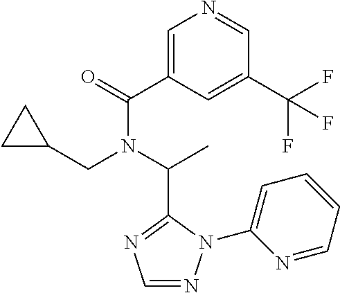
C1(C(=O)N(C(C)C2=NC=NN2C2=CC=CC=N2)CC2CC2)=CN=CC(C(F)(F)F)=C1
